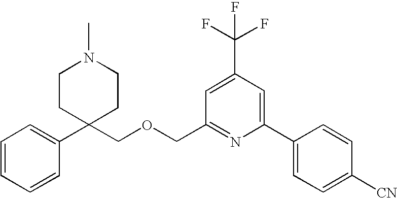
C1=CC=C(C2(COCC3=NC(C4=CC=C([CN])C=C4)=CC(C(F)(F)F)=C3)CCN(C)CC2)C=C1
